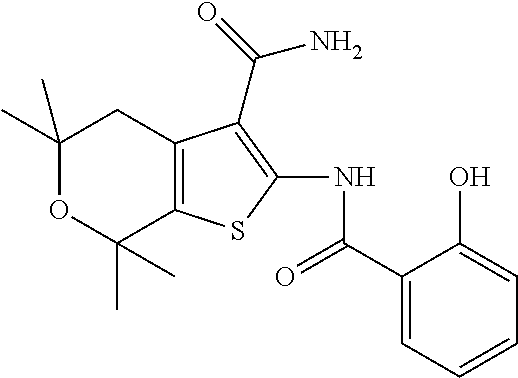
C1(C)(C)OC(C)(C)C2=C(C1)C(C(=O)N)=C(NC(C1=CC=CC=C1O)=O)S2
